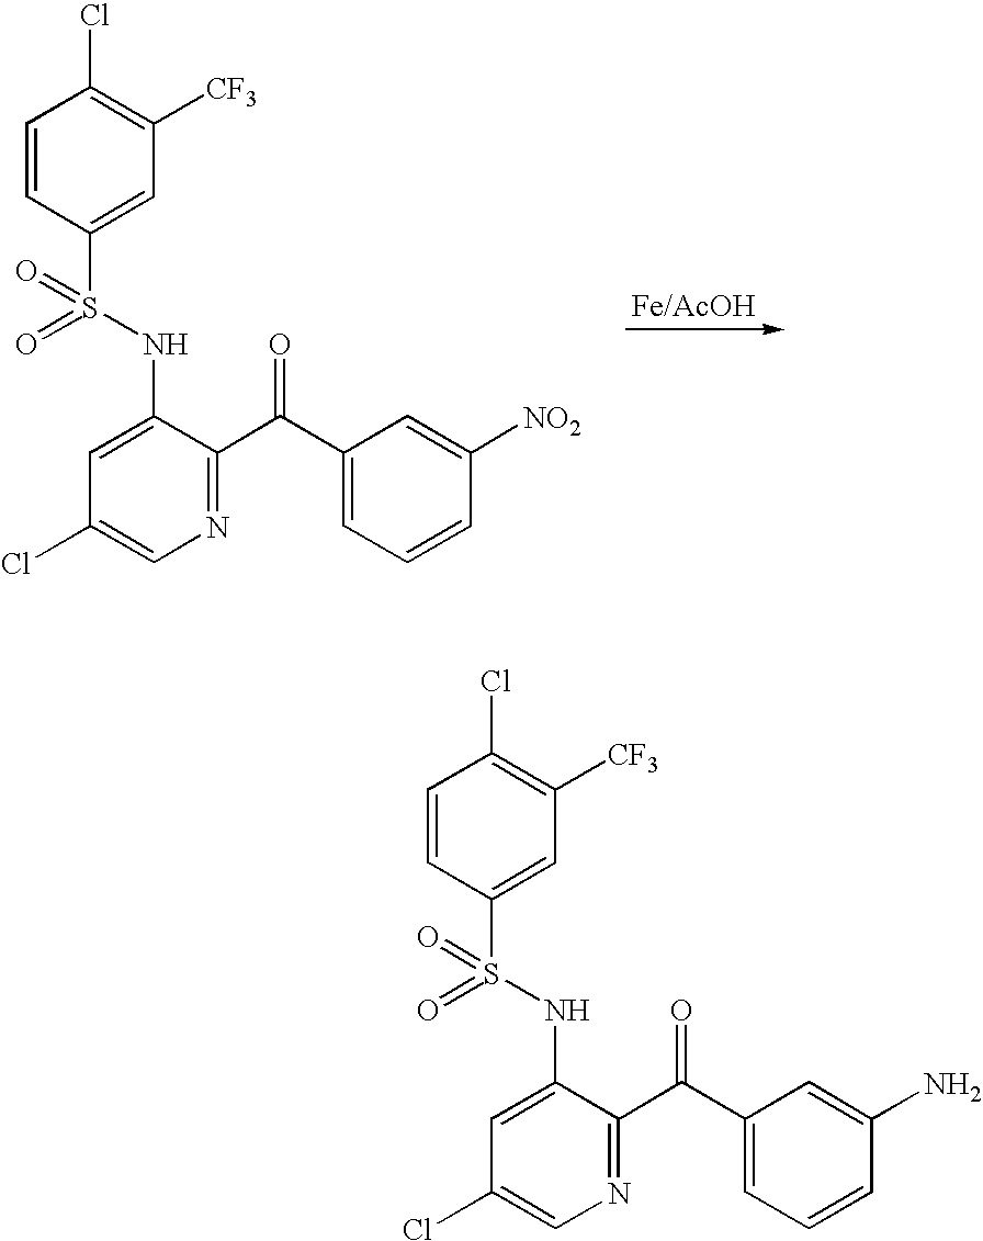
C1(Cl)=CN=C(C(C2=CC=CC([NO2])=C2)=O)C(NS(=O)(=O)C2=CC([CF3])=C(Cl)C=C2)=C1.C1(Cl)=CN=C(C(C2=CC=CC(N)=C2)=O)C(NS(=O)(=O)C2=CC([CF3])=C(Cl)C=C2)=C1
